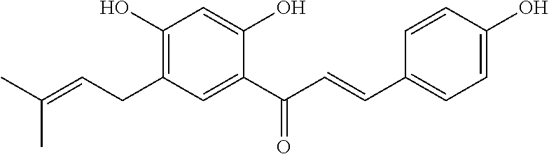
CC(=CCC1=C(O)C=C(O)C(C(=O)C=CC2=CC=C(O)C=C2)=C1)C
